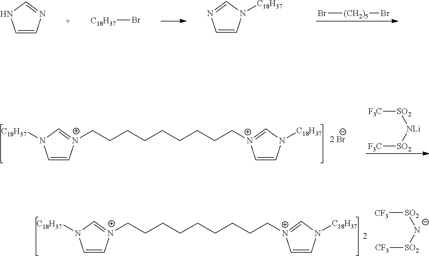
C1=C[N+](CCCCCCCCC[N+]2=CN([C18H37])C=C2)=CN1[C18H37].[CF3][SO2][N-][SO2][CF3].Br[(CH2)5]Br.C1=CN=CN1.C1=CN([C18H37])C=N1.[C18H37]Br.[F3C][SO2][NLi][SO2][F3C].C1=C[N+](CCCCCCCCC[N+]2=CN([C18H37])C=C2)=CN1[C18H37]
